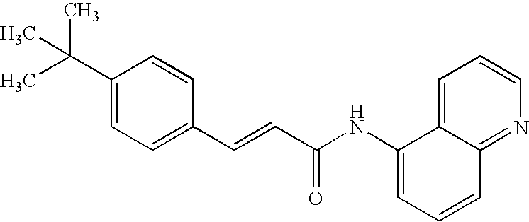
C1(C=CC(=O)NC2=CC=CC3=NC=CC=C23)=CC=C(C(C)(C)C)C=C1
